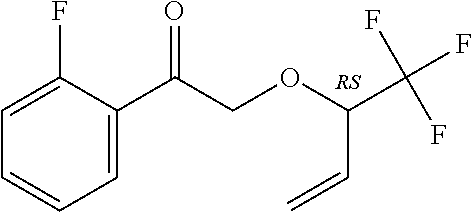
C(COC(C(F)(F)F)C=C)(=O)C1=CC=CC=C1F
